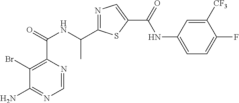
N1=C(C(NC(C2=C(Br)C(N)=NC=N2)=O)C)SC(C(=O)NC2=CC=C(F)C([CF3])=C2)=C1
